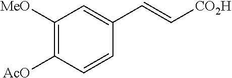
C1([MeO])=C([AcO])C=CC(C=C[CO2H])=C1
